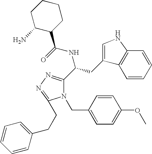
N1(CC2=CC=C(OC)C=C2)C(C(CC2=CNC3=C2C=CC=C3)NC(=O)C2CCCCC2N)=NN=C1CCC1=CC=CC=C1
